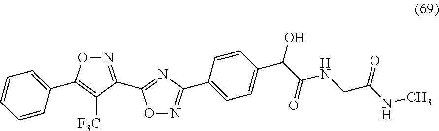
C1=CC=CC(C2=C([F3C])C(C3=NC(C4=CC=C(C(C(NCC(NC)=O)=O)O)C=C4)=NO3)=NO2)=C1
